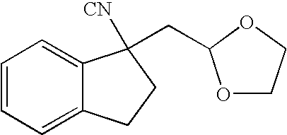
C1=CC=C2C(=C1)C(CC1OCCO1)([CN])CC2
